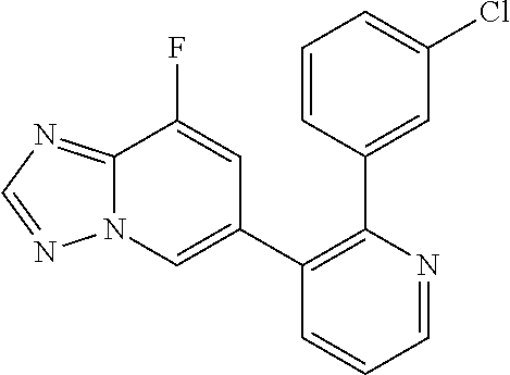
C1=CC(C2=C(C3=CN4C(=NC=N4)C(F)=C3)C=CC=N2)=CC(Cl)=C1
